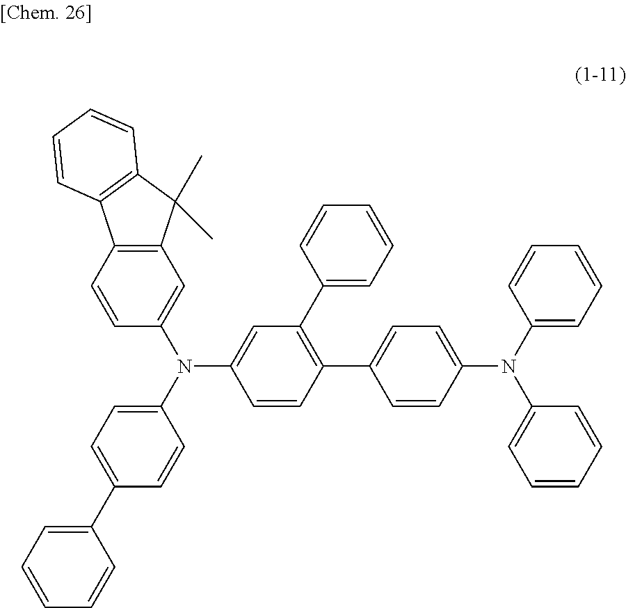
C12=C(C=C(N(C3=CC(C4=CC=CC=C4)=C(C4=CC=C(N(C5=CC=CC=C5)C5=CC=CC=C5)C=C4)C=C3)C3=CC=C(C4=CC=CC=C4)C=C3)C=C1)C(C)(C)C1=C2C=CC=C1
